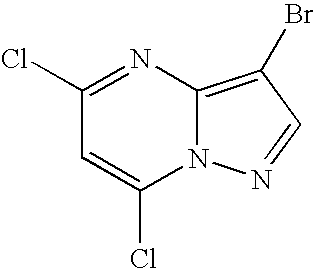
N12C(=C(Br)C=N1)N=C(Cl)C=C2Cl
